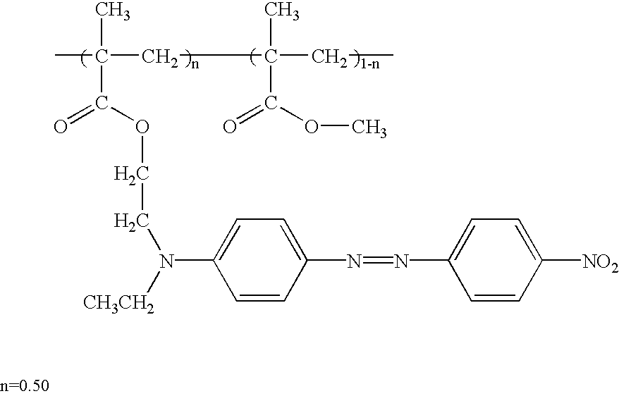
CC(C)(C(OCCN(C1=CC=C(N=NC2=CC=C([NO2])C=C2)C=C1)[CH3CH2])=O)CC(C)(C(OC)=O)CC
